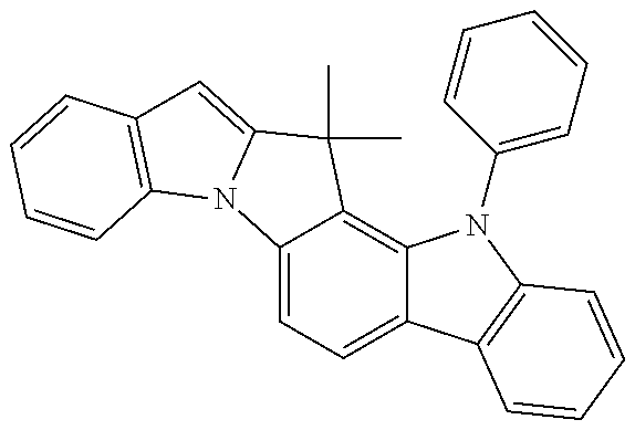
C12=CC=C3C(=C1C(C)(C)C1=CC4=C(N21)C=CC=C4)N(C1=CC=CC=C1)C1=C3C=CC=C1
